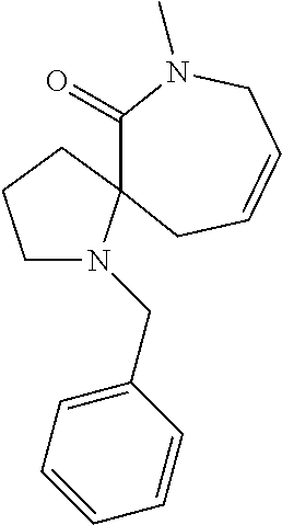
C1(=O)N(C)CC=CCC12N(CC1=CC=CC=C1)CCC2
